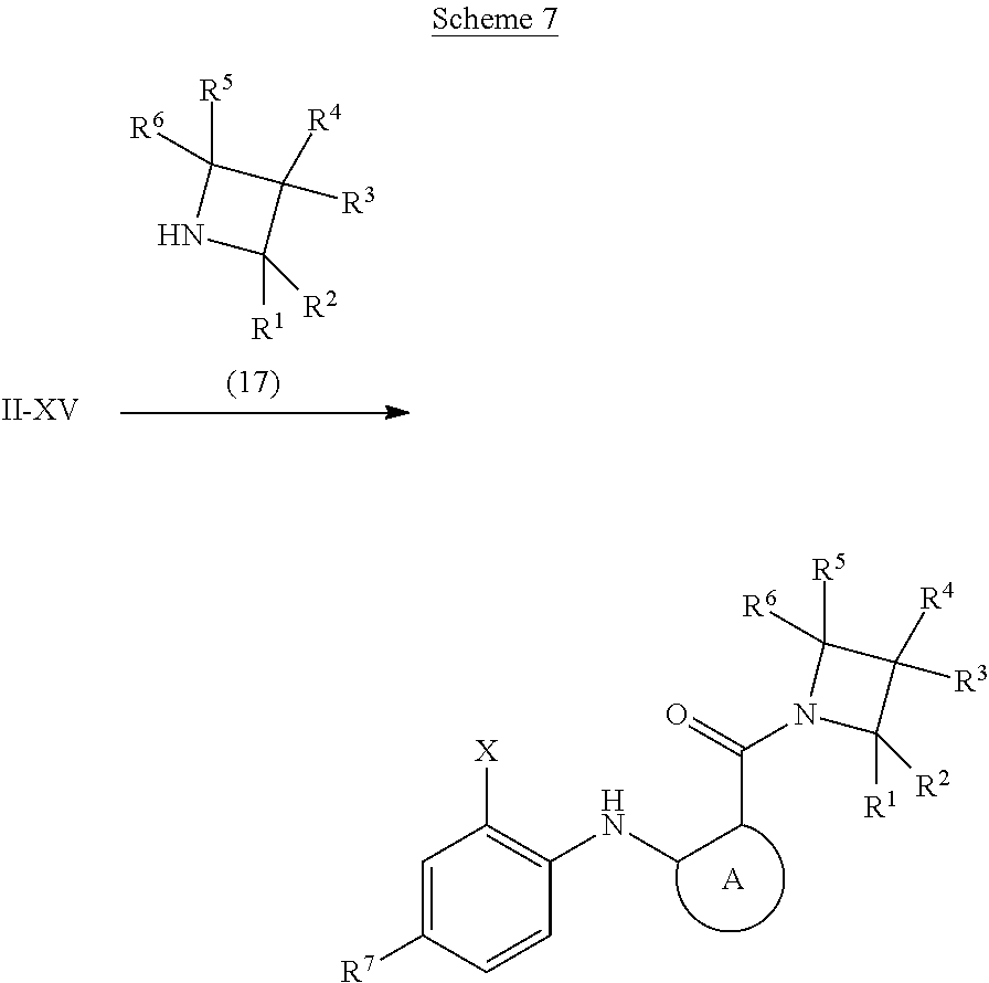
[X]C1=C(NCCC(N2C([R1])([R2])C([R3])([R4])C2([R5])[R6])=O)C=CC([R7])=C1.[A].N1C([R1])([R2])C([R3])([R4])C1([R5])[R6].[II-XV]
